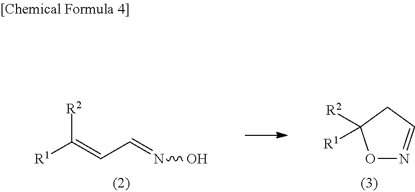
[R1]C(=CC=NO)[R2].O1N=CCC1([R2])[R1]
